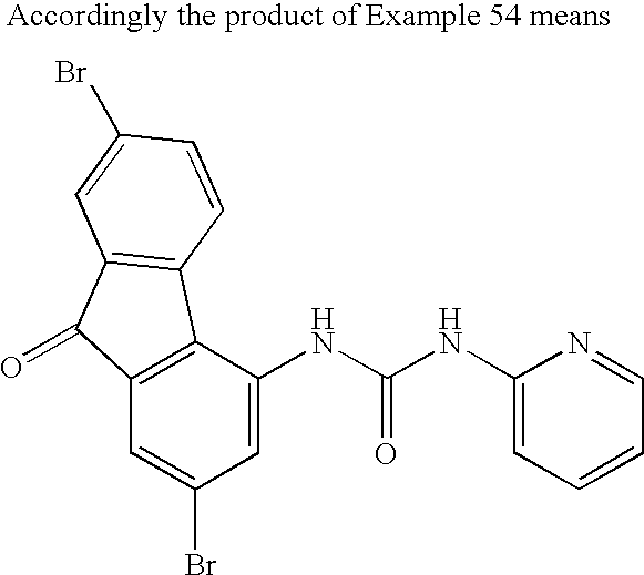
C12=C(C(NC(NC3=CC=CC=N3)=O)=CC(Br)=C1)C1=C(C2=O)C=C(Br)C=C1
